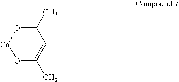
O1C(C)=CC(C)=O[Ca]1
